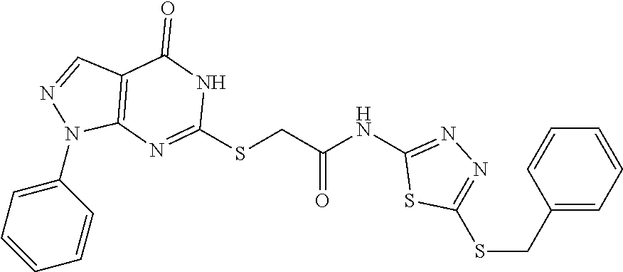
C1(N2C3=C(C=N2)C(=O)NC(SCC(NC2=NN=C(SCC4=CC=CC=C4)S2)=O)=N3)=CC=CC=C1
